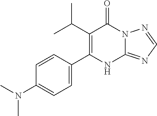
C1(C(C)C)=C(C2=CC=C(N(C)C)C=C2)NC2=NC=NN2C1=O
